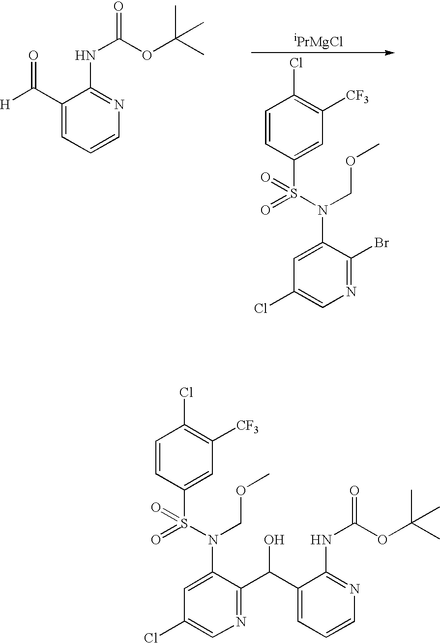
C1(C([H])=O)=CC=CN=C1NC(OC(C)(C)C)=O.C1(Cl)=CN=C(Br)C(N(S(C2=CC([CF3])=C(Cl)C=C2)(=O)=O)COC)=C1.C1(Cl)=CN=C(C(C2=CC=CN=C2NC(OC(C)(C)C)=O)O)C(N(S(C2=CC([CF3])=C(Cl)C=C2)(=O)=O)COC)=C1
